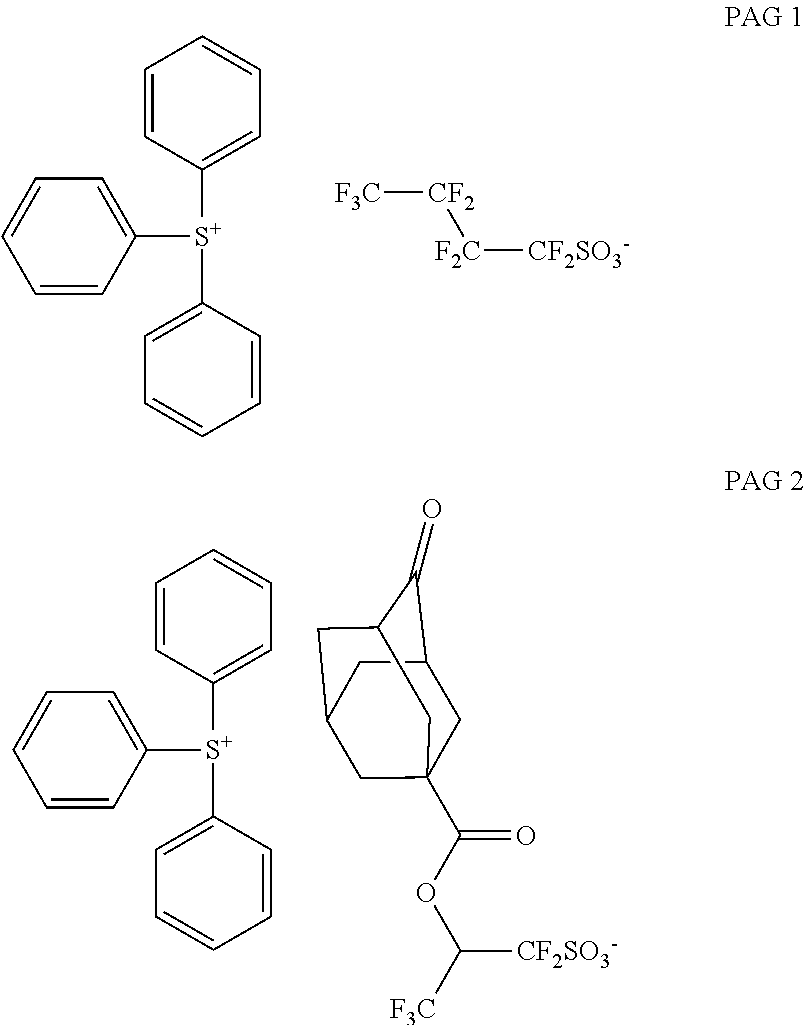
C1=CC([S+](C2=CC=CC=C2)C2=CC=CC=C2)=CC=C1.[F3C][CF2][F2C][CF2SO3-].C1=CC([S+](C2=CC=CC=C2)C2=CC=CC=C2)=CC=C1.O=C(OC([F3C])[CF2SO3-])C12CC3C(=O)C(CC(C1)C3)C2
